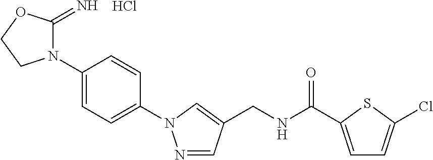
N1(C2=CC=C(N3N=CC(CNC(=O)C4=CC=C(Cl)S4)=C3)C=C2)C(=N)OCC1.Cl
